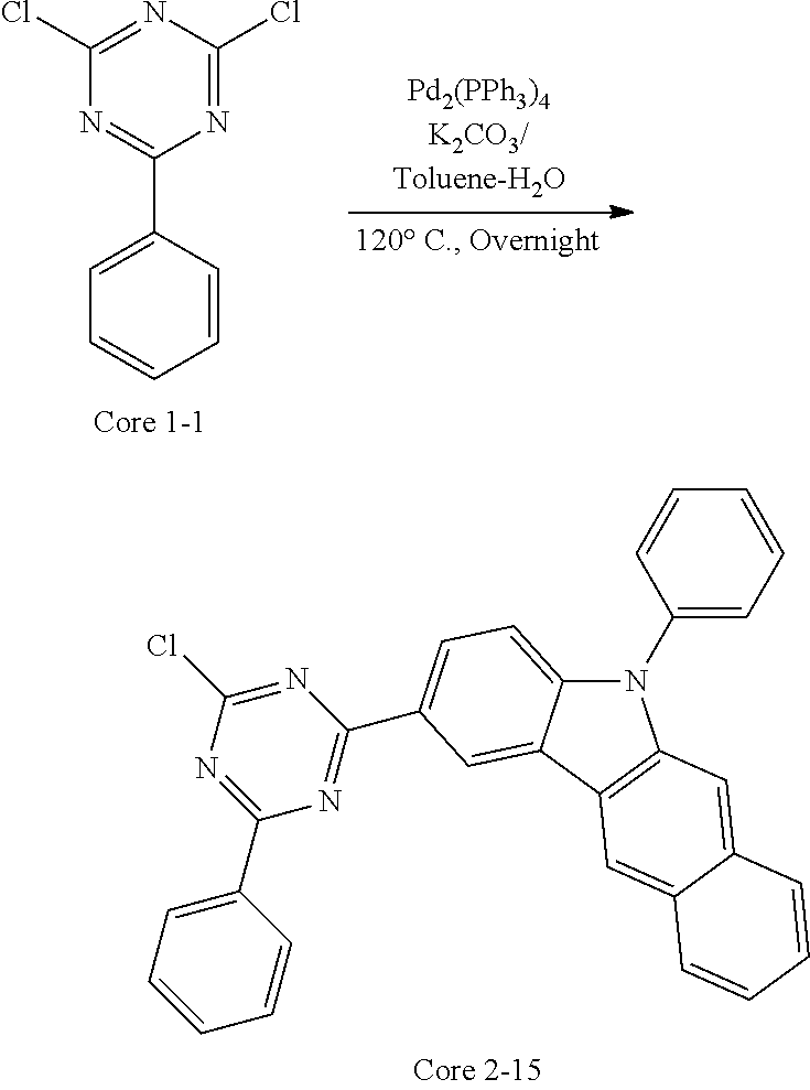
N1=C(Cl)N=C(Cl)N=C1C1=CC=CC=C1.N1(C2=CC=CC=C2)C2=CC=C(C3=NC(C4=CC=CC=C4)=NC(Cl)=N3)C=C2C2=C1C=C1C(=C2)C=CC=C1
